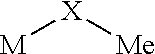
[M][X][Me]
